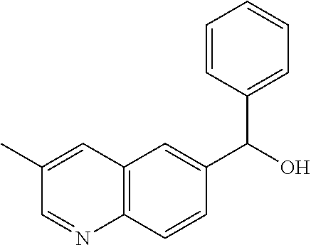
C12=C(C=CC(C(O)C3=CC=CC=C3)=C1)N=CC(C)=C2
